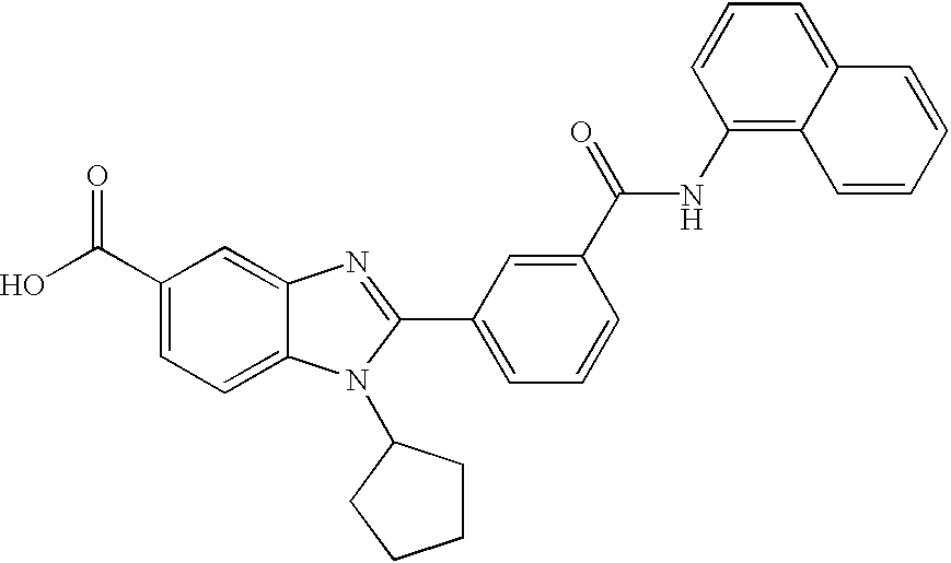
C1(C(O)=O)=CC=C2C(=C1)N=C(C1=CC=CC(C(=O)NC3=C4C(=CC=C3)C=CC=C4)=C1)N2C1CCCC1
